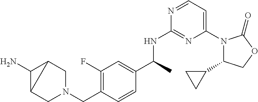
C1(C2CC2)N(C2=CC=NC(NC(C3=CC(F)=C(CN4CC5C(N)C5C4)C=C3)C)=N2)C(=O)OC1
